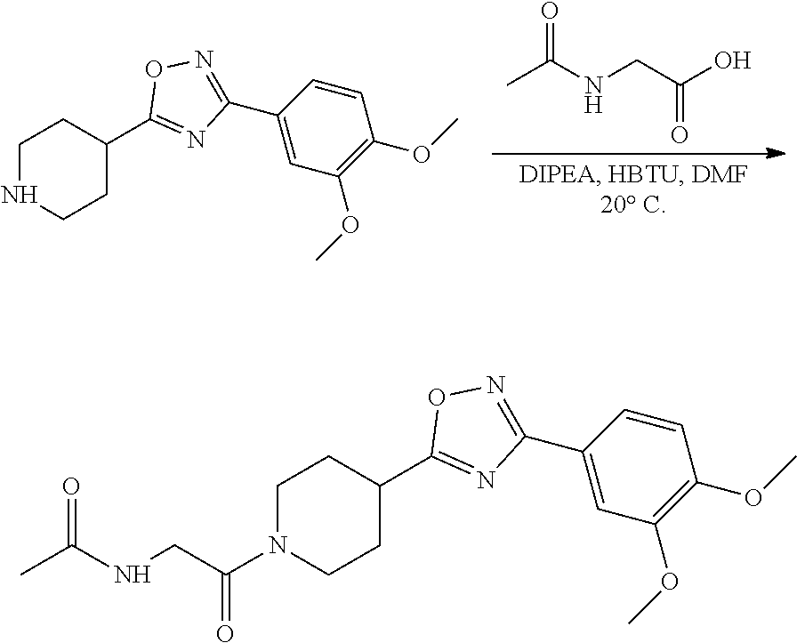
O=C(NCC(O)=O)C.C1NCCC(C2=NC(C3=CC(OC)=C(OC)C=C3)=NO2)C1.C1CC(C2=NC(C3=CC(OC)=C(OC)C=C3)=NO2)CCN1C(CNC(=O)C)=O
